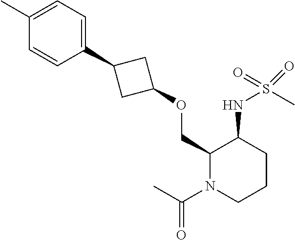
C1(COC2CC(C3=CC=C(C)C=C3)C2)N(C(C)=O)CCCC1NS(C)(=O)=O
